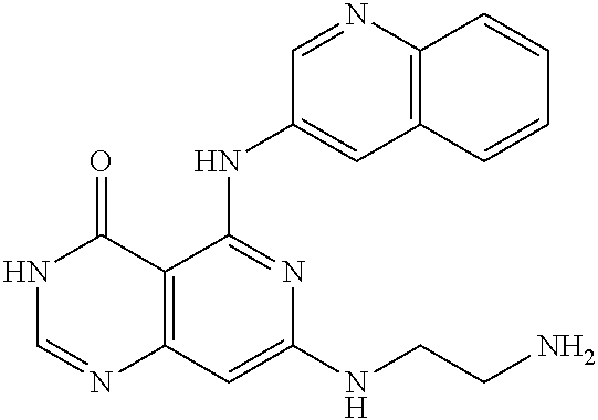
C12=C(C=C(NCCN)N=C1NC1=CC3=C(N=C1)C=CC=C3)N=CNC2=O
